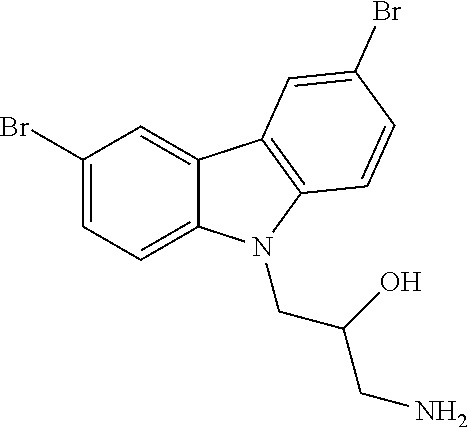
C1(Br)=CC=C2C(=C1)C1=C(N2CC(CN)O)C=CC(Br)=C1
